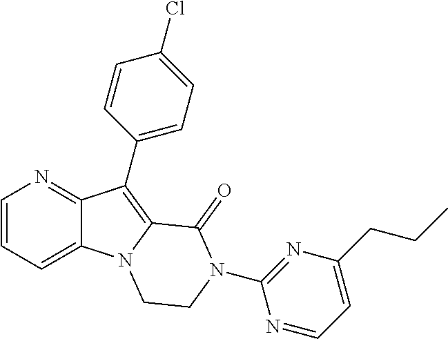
N1=C2C(=CC=C1)N1C(=C2C2=CC=C(Cl)C=C2)C(=O)N(C2=NC(CCC)=CC=N2)CC1
